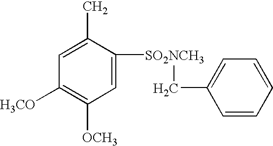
C1=C(C)C([SO2NCH3]CC2=CC=CC=C2)=CC([OCH3])=C1[H3CO]
